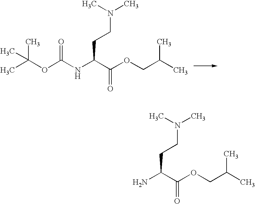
CC(OC(NC(C(OCC(C)C)=O)CCN(C)C)=O)(C)C.NC(C(OCC(C)C)=O)CCN(C)C
